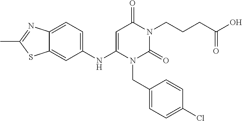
C1(NC2=CC(=O)N(CCCC(O)=O)C(=O)N2CC2=CC=C(Cl)C=C2)=CC=C2C(=C1)SC(C)=N2
